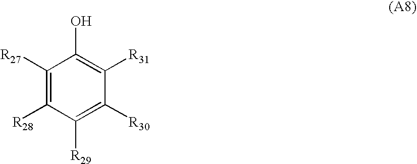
C1([R27])=C([R28])C([R29])=C([R30])C([R31])=C1O
